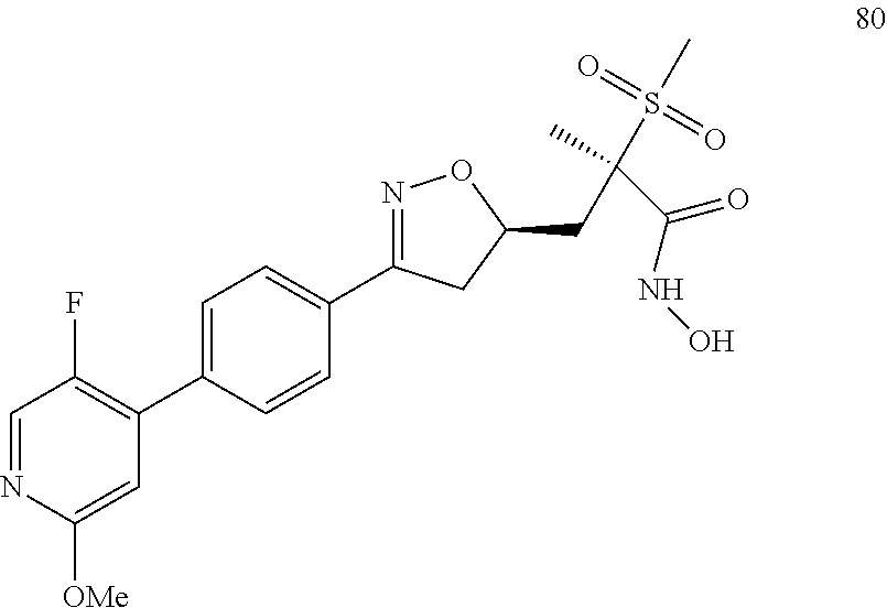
C1=C([OMe])N=CC(F)=C1C1=CC=C(C2=NOC(CC(C(NO)=O)(C)S(=O)(=O)C)C2)C=C1
